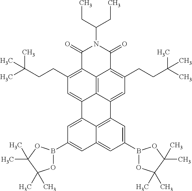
C12=C3C4=CC(CCC(C)(C)C)=C1C(=O)N(C(CC)CC)C(=O)C2=C(CCC(C)(C)C)C=C3C1=CC(B2OC(C)(C)C(C)(C)O2)=CC2=CC(B3OC(C)(C)C(C)(C)O3)=CC4=C12
